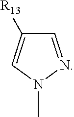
C1=NN(C)C=C1[R13]
